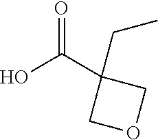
OC(C1(CC)COC1)=O
